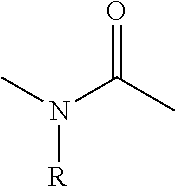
CN([R])C(C)=O
